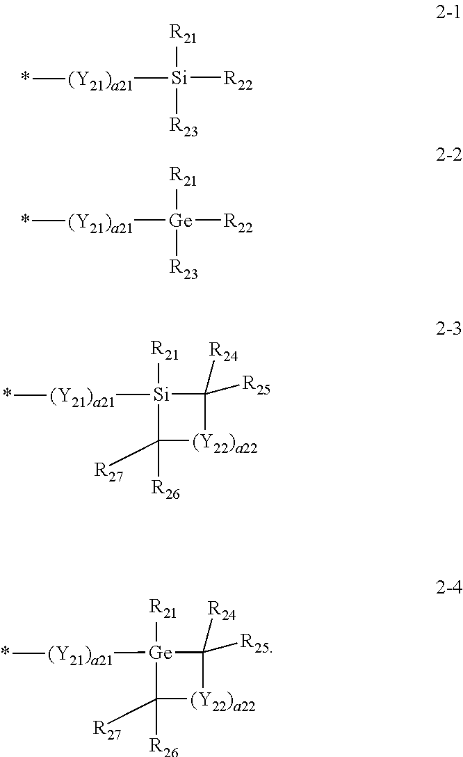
[R21][Si]([R22])([R23])[(Y21)a21]*.[R21][Ge]([R22])([R23])[(Y21)a21]*.[R21][Si]1([(Y21)a21]*)C([R27])([R26])[(Y22)a22]C1([R24])[R25].[R21][Ge]1([(Y21)a21]*)C([R27])([R26])[(Y22)a22]C1([R24])[R25]
